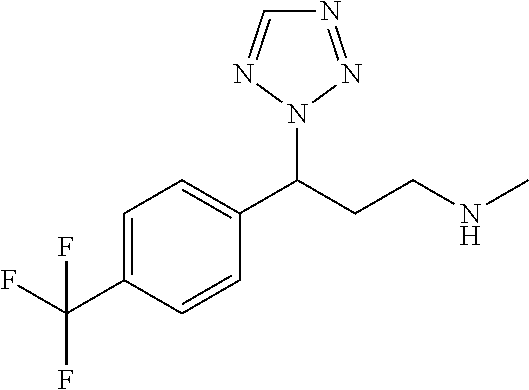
FC(C1=CC=C(C(CCNC)N2N=CN=N2)C=C1)(F)F
